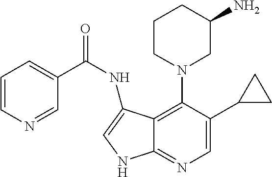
C1=C(C2CC2)C(N2CC(N)CCC2)=C2C(=N1)NC=C2NC(=O)C1=CC=CN=C1
